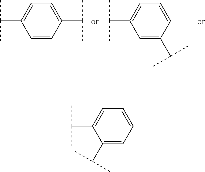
CC(C1=CC=C(C(C)C)C=C1)C.CC(C1=CC=CC(C(C)C)=C1)C.CC(C1=CC=CC=C1C(C)C)C
